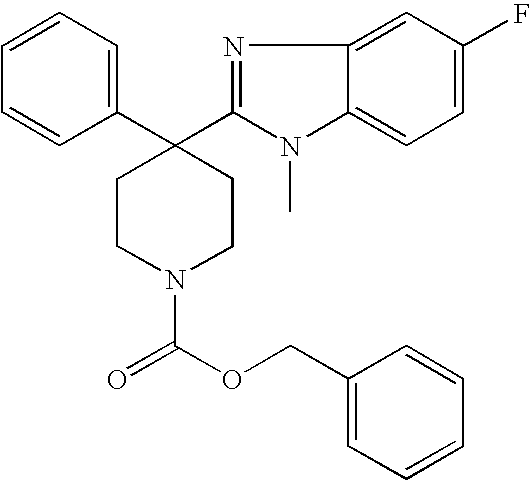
C1=CC=C(C2(C3=NC4=CC(F)=CC=C4N3C)CCN(C(OCC3=CC=CC=C3)=O)CC2)C=C1
